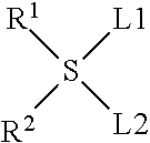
[R1]S([L1])([R2])[L2]
